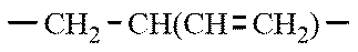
CC[CH(CH]=[CH2)]C
